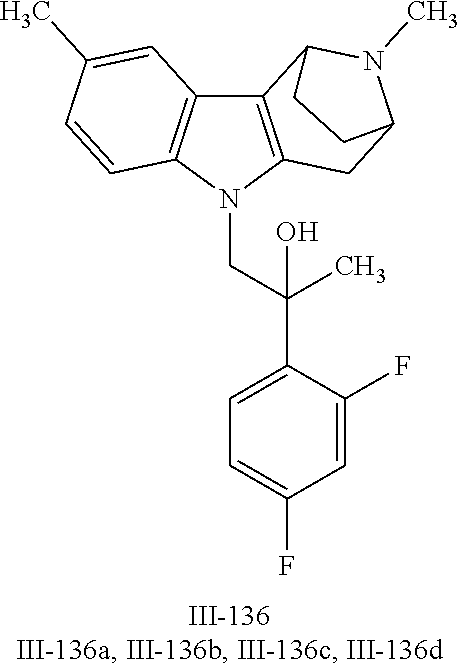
N1(CC(C2=CC=C(F)C=C2F)(C)O)C2=C(C3=C1C=CC(C)=C3)C1N(C)C(C2)CC1
